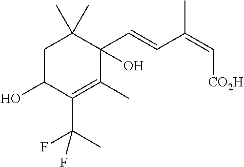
C1C(O)C(C(C)(F)F)=C(C)C(O)(C=CC(=C[CO2H])C)C1(C)C
